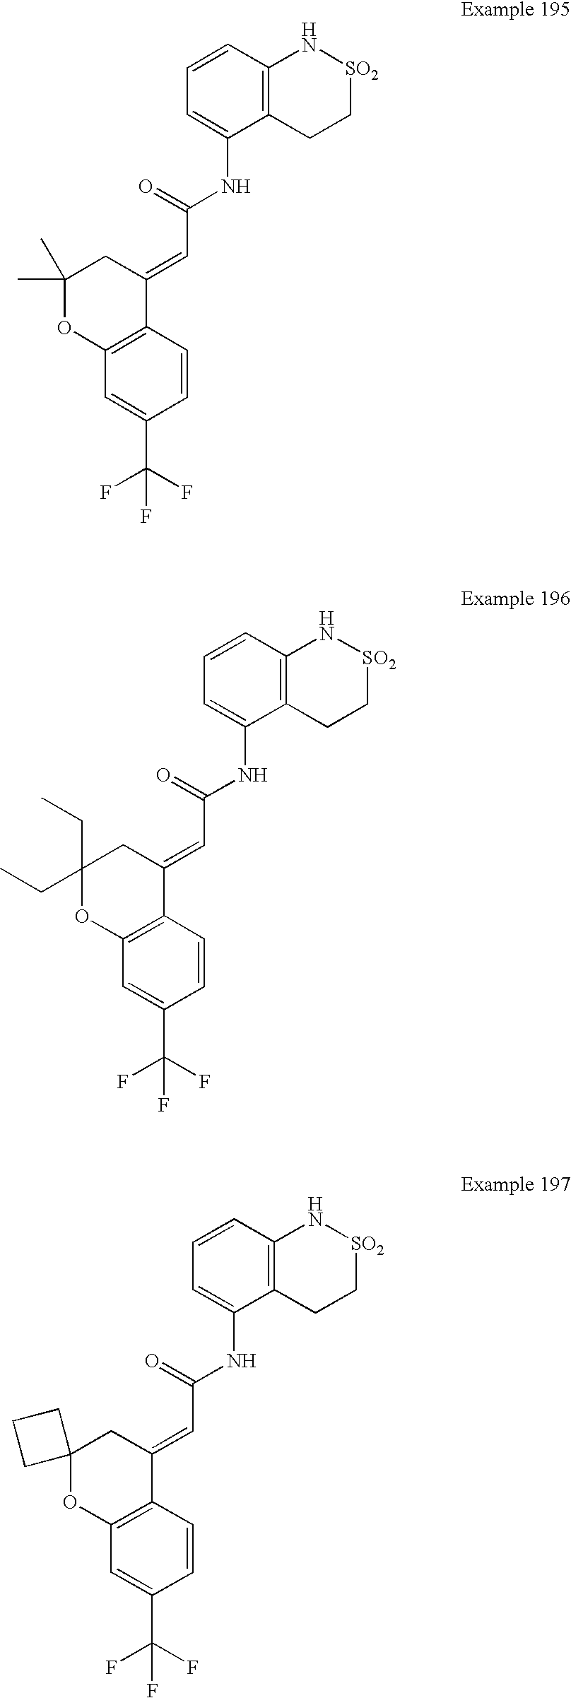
C1=CC2=C(C(NC(=O)C=C3C4=C(C=C(C(F)(F)F)C=C4)OC(C)(C)C3)=C1)CC[SO2]N2.C1=CC2=C(C(NC(=O)C=C3C4=C(C=C(C(F)(F)F)C=C4)OC(CC)(CC)C3)=C1)CC[SO2]N2.C1=CC2=C(C(NC(=O)C=C3C4=C(C=C(C(F)(F)F)C=C4)OC4(C3)CCC4)=C1)CC[SO2]N2
